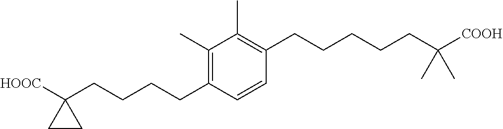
C1(C)=C(CCCCC2([HOOC])CC2)C=CC(CCCCCC([COOH])(C)C)=C1C
